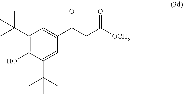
C([OCH3])(CC(C1=CC(C(C)(C)C)=C(O)C(C(C)(C)C)=C1)=O)=O
